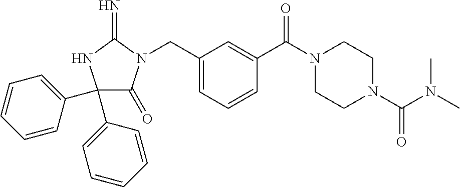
C1(C2=CC=CC=C2)(C2=CC=CC=C2)C(=O)N(CC2=CC=CC(C(N3CCN(C(N(C)C)=O)CC3)=O)=C2)C(=N)N1
